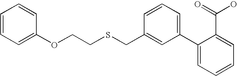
C1=CC=C(C2=CC=CC=C2C(O)=O)C=C1CSCCOC1=CC=CC=C1
